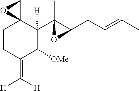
C1CC(=C([H])[H])C([OMe])C(C2(C)C(CC=C(C)C)O2)([H])C12CO2
